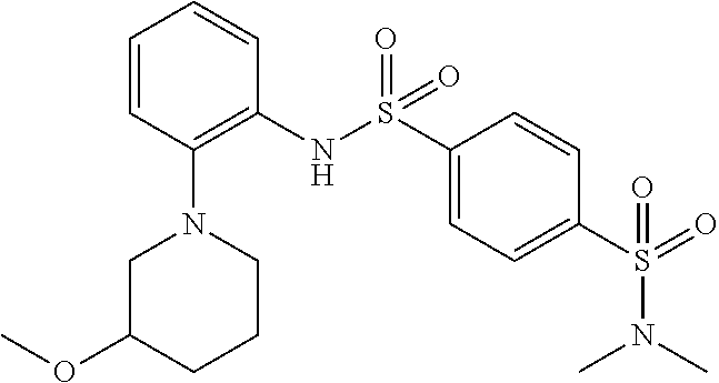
S(=O)(C1=CC=C(S(=O)(NC2=C(N3CC(OC)CCC3)C=CC=C2)=O)C=C1)(N(C)C)=O
